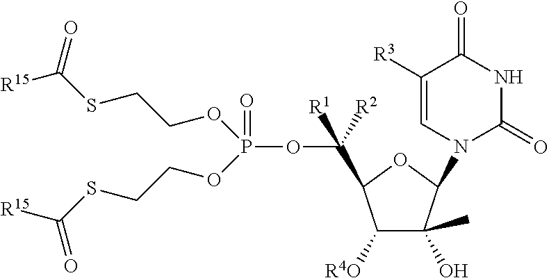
C([R1])([R2])(C1C([R4O])C(O)(C)C(N2C(=O)NC(=O)C([R3])=C2)O1)OP(=O)(OCCSC([R15])=O)OCCSC([R15])=O
